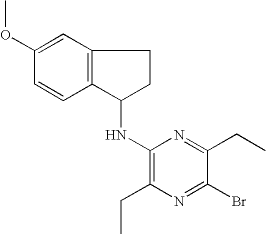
C1(OC)=CC2=C(C=C1)C(NC1=C(CC)N=C(Br)C(CC)=N1)CC2
